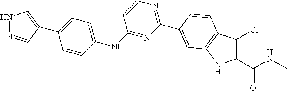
C1(C(NC)=O)=C(Cl)C2=C(N1)C=C(C1=NC=CC(NC3=CC=C(C4=CNN=C4)C=C3)=N1)C=C2
